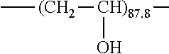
C[(CH2][CH)87.8](C)O
